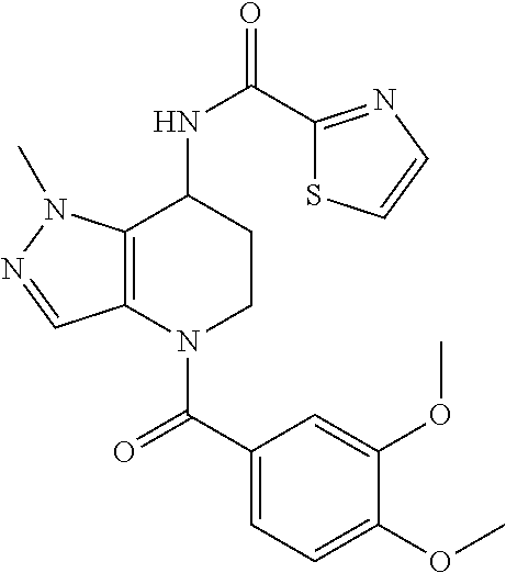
C1(C(=O)N2CCC(NC(=O)C3=NC=CS3)C3=C2C=NN3C)=CC=C(OC)C(OC)=C1
